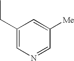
C1(CC)=CN=CC([Me])=C1
